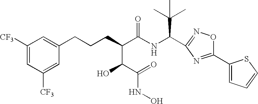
C(C(C(NC(C(C)(C)C)C1=NOC(C2=CC=CS2)=N1)=O)C(O)C(=O)NO)CCC1=CC([CF3])=CC([CF3])=C1
